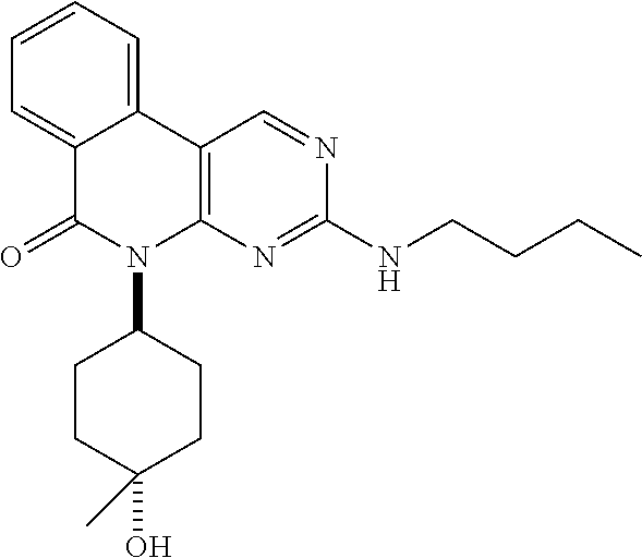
C12=CC=CC=C1C(=O)N(C1CCC(O)(C)CC1)C1=C2C=NC(NCCCC)=N1
